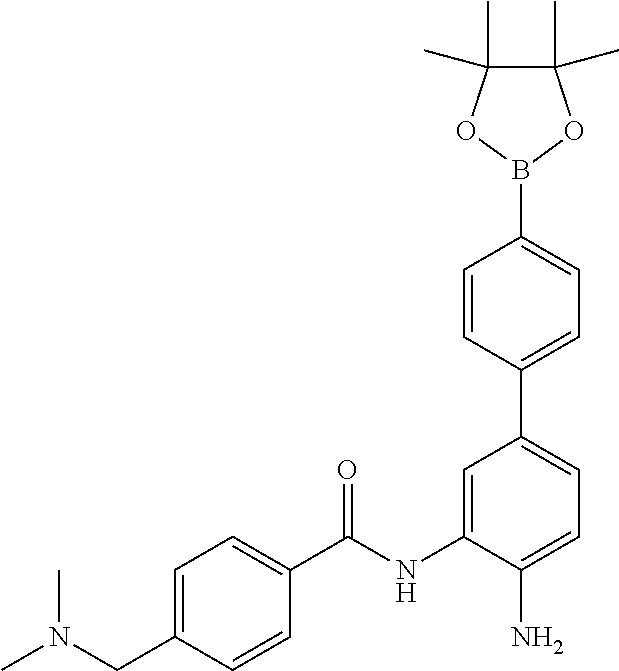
C1=C(CN(C)C)C=CC(C(NC2=CC(C3=CC=C(B4OC(C)(C)C(C)(C)O4)C=C3)=CC=C2N)=O)=C1
